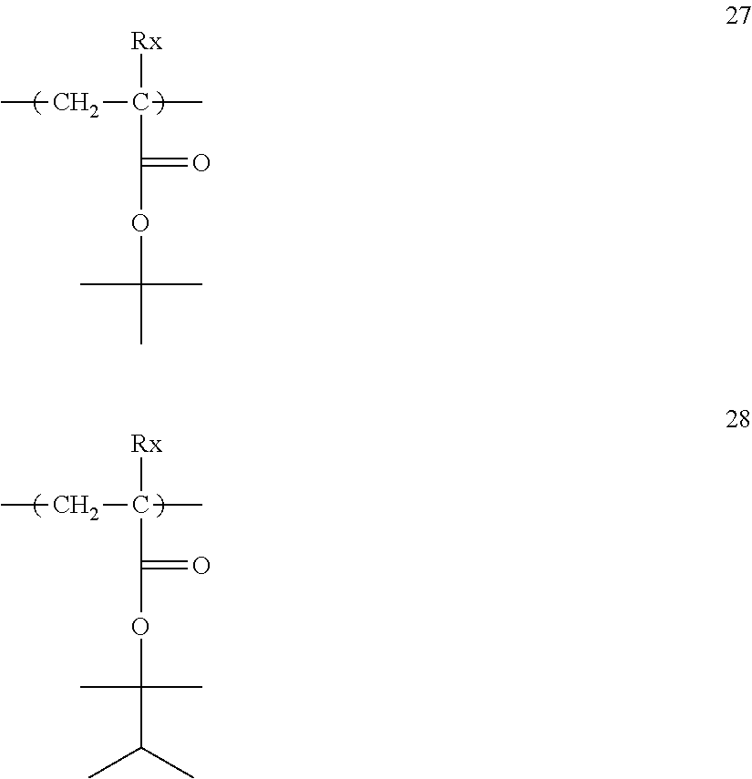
CCC([Rx])(C(OC(C)(C)C)=O)C.CCC([Rx])(C(OC(C)(C(C)C)C)=O)C
